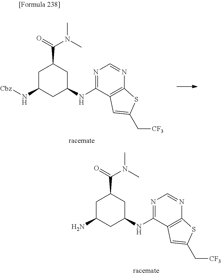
C1C(N[Cbz])CC(NC2=NC=NC3=C2C=C(C[CF3])S3)CC1C(=O)N(C)C.C1C(N)CC(NC2=NC=NC3=C2C=C(C[CF3])S3)CC1C(=O)N(C)C
